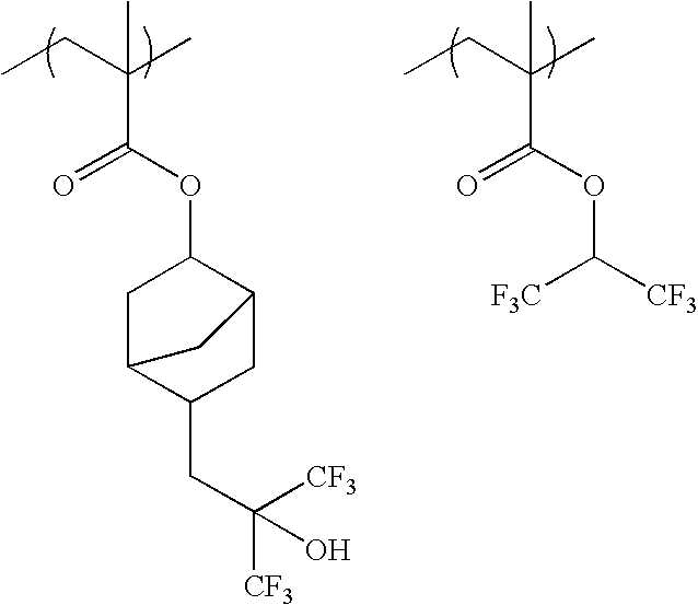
CCC(C)(C(OC1CC2C(CC([CF3])([CF3])O)CC1C2)=O)C.CCC(C)(C(OC([F3C])[CF3])=O)C
